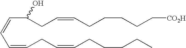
C(=CC=CCC=CCCCCC)C(CC=CCCCCC[CO2H])O
